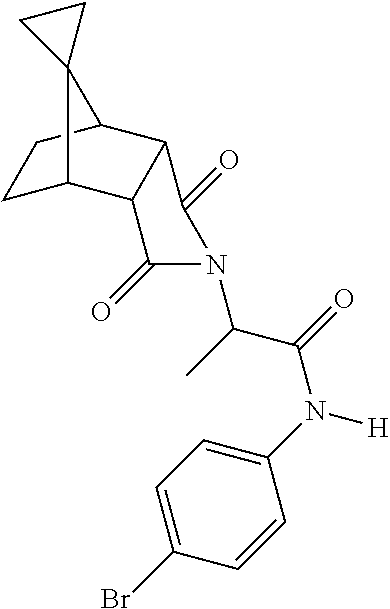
C1(N([H])C(=O)C(N2C(=O)C3C(C4CCC3C43CC3)C2=O)C)=CC=C(Br)C=C1
